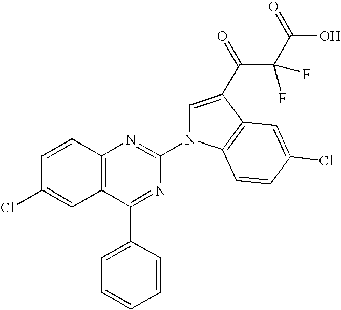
C12=C(C=CC(Cl)=C1)N=C(N1C=C(C(=O)C(C(O)=O)(F)F)C3=C1C=CC(Cl)=C3)N=C2C1=CC=CC=C1
